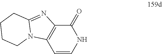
C1(=O)C2=C(C=CN1)N1C(=N2)CCCC1
